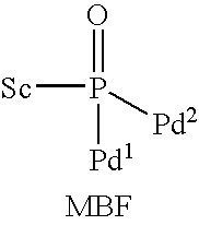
[Sc]P(=O)([Pd1])[Pd2]
